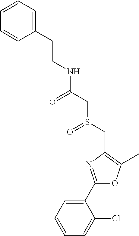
C1=CC=C(CCNC(=O)CS(CC2=C(C)OC(C3=CC=CC=C3Cl)=N2)=O)C=C1
